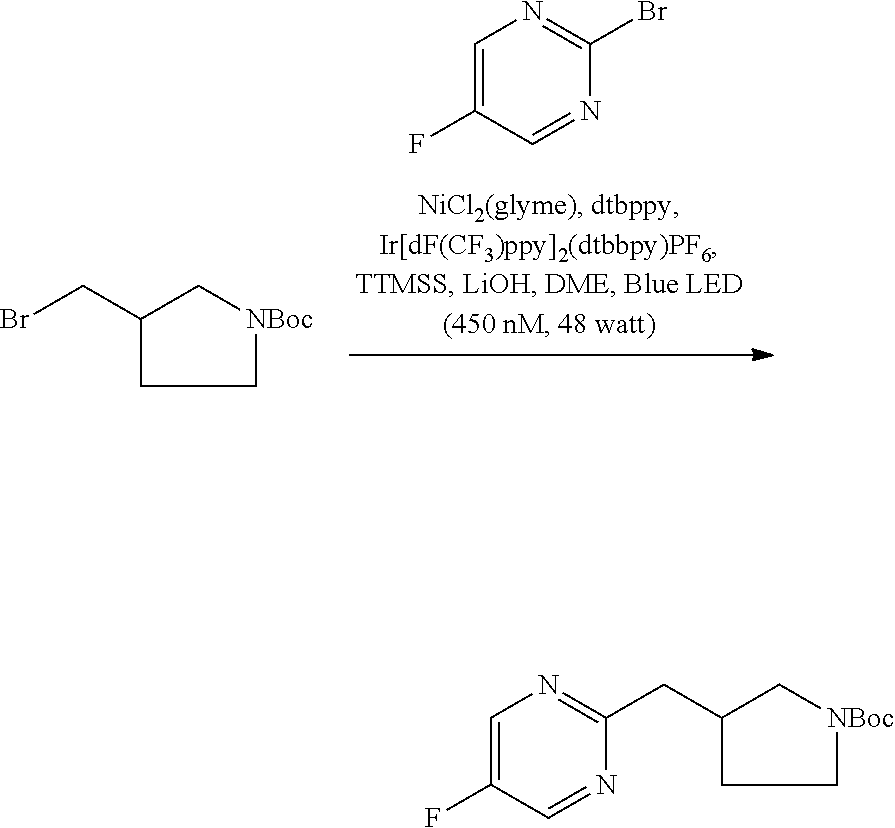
C1(CBr)CC[NBoc]C1.C1=C(F)C=NC(Br)=N1.C1=C(F)C=NC(CC2CC[NBoc]C2)=N1
